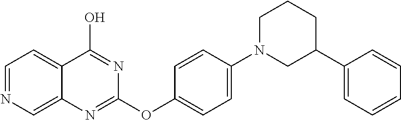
C1=NC=C2C(=C1)C(O)=NC(OC1=CC=C(N3CCCC(C4=CC=CC=C4)C3)C=C1)=N2
